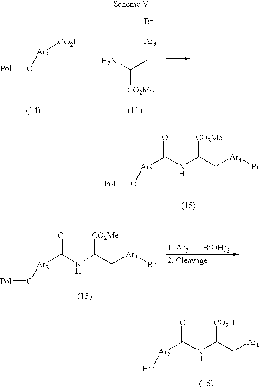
[Pol]O[Ar2][CO2H].NC(C[Ar3]Br)[CO2Me].[Pol]O[Ar2]C(NC(C[Ar3]Br)[CO2Me])=O.[Pol]O[Ar2]C(NC(C[Ar3]Br)[CO2Me])=O.[1. Ar7][B(OH)2].[2. Cleavage].O[Ar2]C(NC(C[Ar1])[CO2H])=O
